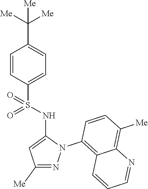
C1=CC(S(NC2=CC([Me])=NN2C2=C3C(=C([Me])C=C2)N=CC=C3)(=O)=O)=CC=C1C([Me])([Me])[Me]
